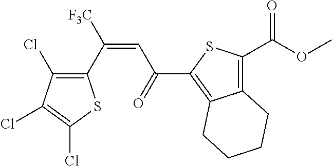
C1(C([F3C])=CC(C2=C3C(=C(C(OC)=O)S2)CCCC3)=O)=C(Cl)C(Cl)=C(Cl)S1
